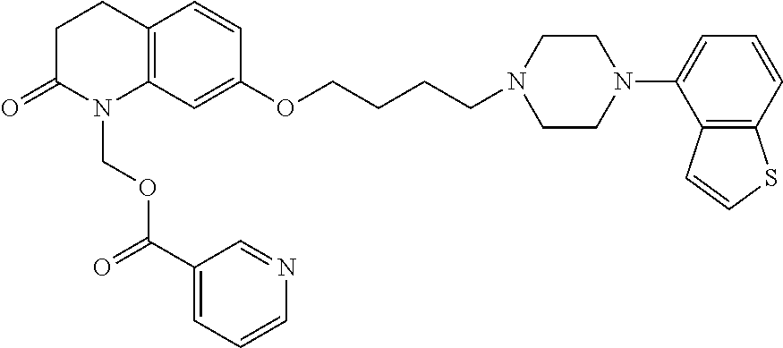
C1C(=O)N(COC(C2=CC=CN=C2)=O)C2=C(C1)C=CC(OCCCCN1CCN(C3=CC=CC4=C3C=CS4)CC1)=C2
